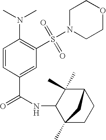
C1=CC(C(=O)NC2C3(C)CCC(C2(C)C)C3)=CC(S(N2CCOCC2)(=O)=O)=C1N(C)C
